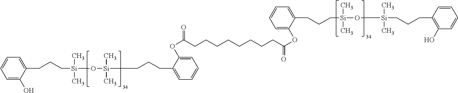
C1=C(O)C(CCC[Si](C)(C)O[Si](C)(C)CCCC2=CC=CC=C2OC(=O)CCCCCCCCC(OC2=CC=CC=C2CCC[Si](C)(C)O[Si](C)(C)CCCC2=C(O)C=CC=C2)=O)=CC=C1
